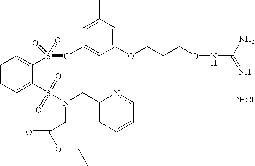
[2HCl].C1=C(S(N(CC(OCC)=O)CC2=CC=CC=N2)(=O)=O)C(S(=O)(=O)OC2=CC(OCCCONC(=N)N)=CC(C)=C2)=CC=C1
